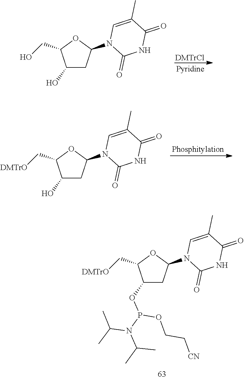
[DMTrCl].C1(O)CC(N2C(=O)NC(=O)C(C)=C2)OC1CO.C1(O)CC(N2C(=O)NC(=O)C(C)=C2)OC1C[DMTrO].C1(OP(OCC[CN])N(C(C)C)C(C)C)CC(N2C(=O)NC(=O)C(C)=C2)OC1C[DMTrO]
